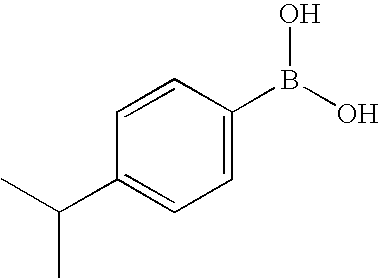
C1(B(O)O)=CC=C(C(C)C)C=C1
